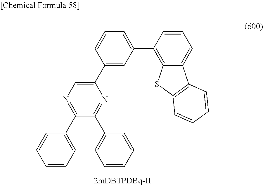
C12=NC(C3=CC(C4=C5C(=CC=C4)C4=C(S5)C=CC=C4)=CC=C3)=CN=C1C1=C(C3=C2C=CC=C3)C=CC=C1
